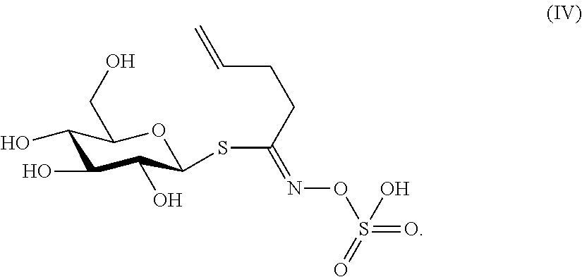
C1(O)C(O)C(O)C(SC(CCC=C)=NOS(=O)(=O)O)OC1CO
